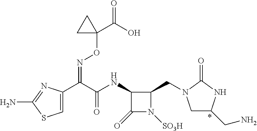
N(C(C(C1=CSC(N)=N1)=NOC1(C(=O)O)CC1)=O)C1C(CN2CC(CN)NC2=O)N([SO3H])C1=O
